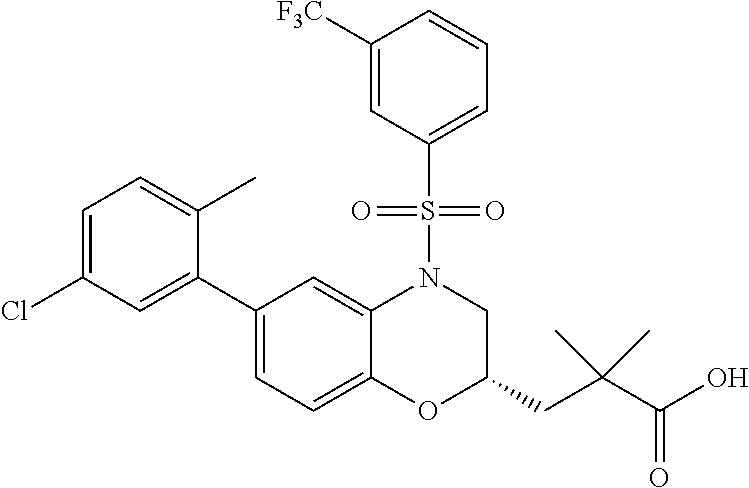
C1(C2=CC(Cl)=CC=C2C)=CC=C2C(=C1)N(S(C1=CC=CC([F3C])=C1)(=O)=O)CC(CC(C(O)=O)(C)C)O2
